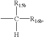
CC([R15b])([H])[R16b]
